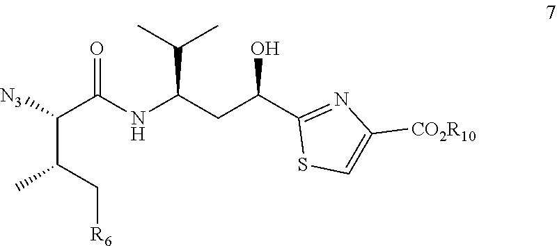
C(C(C1=NC([CO2R10])=CS1)O)C(NC(C(C(C)C[R6])[N3])=O)C(C)C
